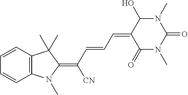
C12=C(C=CC=C1)C(C)(C)C(=C(C=CC=C1C(=O)N(C)C(=O)N(C)C1O)[CN])N2C
